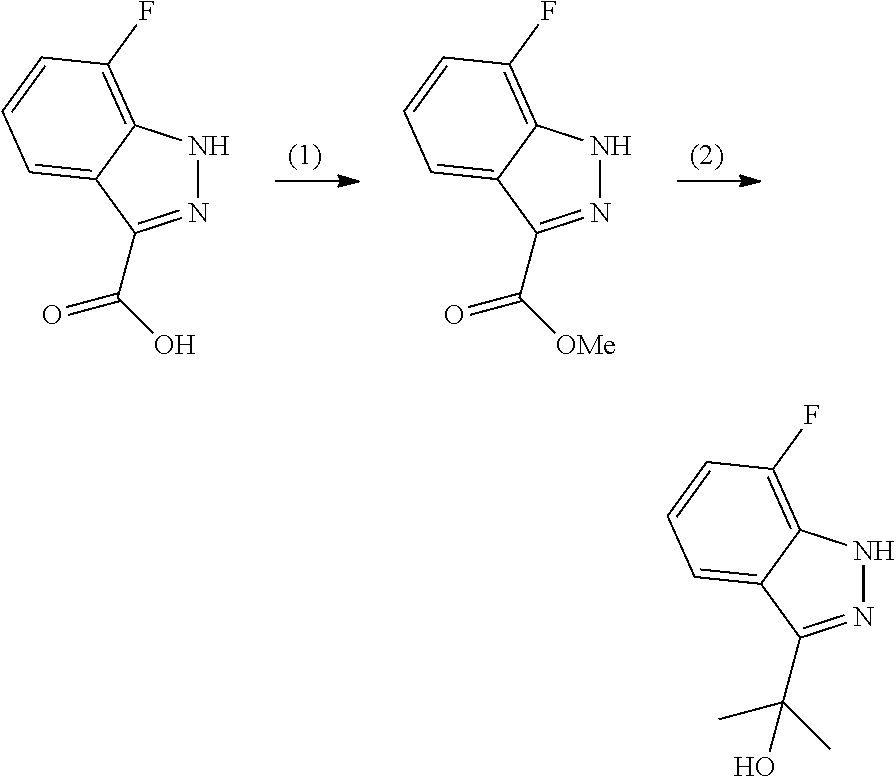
N1=C(C(O)=O)C2=CC=CC(F)=C2N1.N1=C(C([OMe])=O)C2=CC=CC(F)=C2N1.N1=C(C(C)(C)O)C2=CC=CC(F)=C2N1
